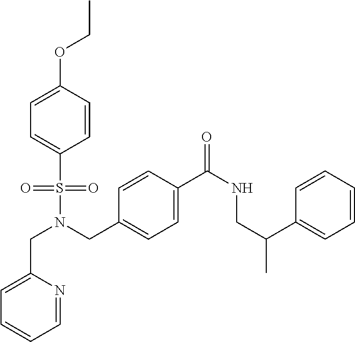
C(N(CC1=CC=C(C(NCC(C)C2=CC=CC=C2)=O)C=C1)S(=O)(=O)C1=CC=C(OCC)C=C1)C1=CC=CC=N1
